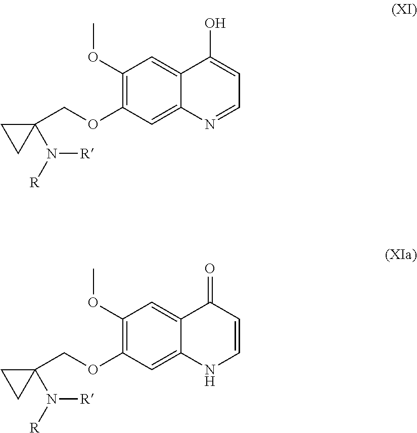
C1(OC)=C(OCC2(N([R])[R])CC2)C=C2C(=C1)C(O)=CC=N2.C1(OC)=C(OCC2(N([R])[R])CC2)C=C2C(=C1)C(=O)C=CN2
